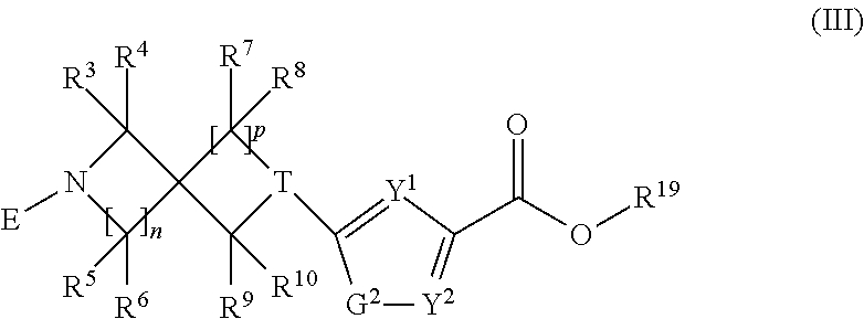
[R4]C1([R3])N([E])C([R6])([R5])C12C([R9])([R10])[T](C1=[Y1]C(C(=O)O[R19])=[Y2][G2]1)C2([R8])[R7]
